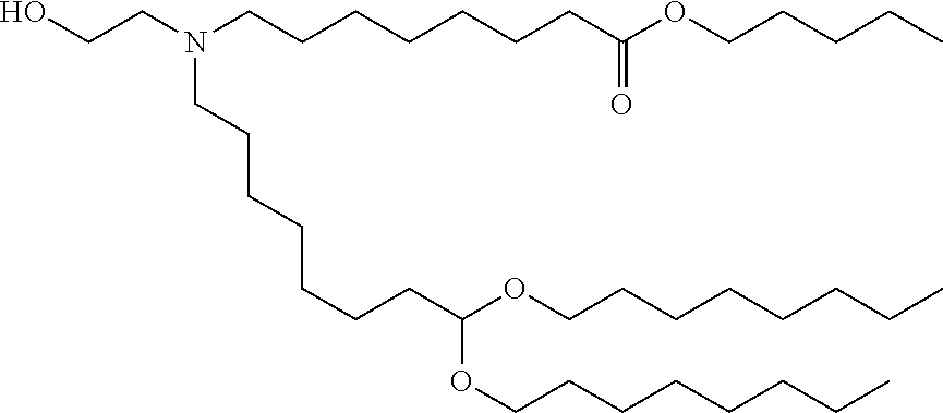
C(CCC)CCCCOC(OCCCCCCCC)CCCCCCCN(CCCCCCCC(OCCCCC)=O)CCO
